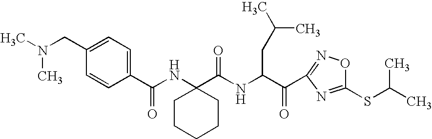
N(CC1=CC=C(C(NC2(C(NC(C(=O)C3=NOC(SC(C)C)=N3)CC(C)C)=O)CCCCC2)=O)C=C1)(C)C
